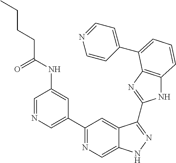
C1=NC=C(C2=NC=C3C(=C2)C(C2=NC4=C(N2)C=CC=C4C2=CC=NC=C2)=NN3)C=C1NC(CCCC)=O
